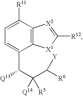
C12=C(C([R11])=CC=C1C([Q13])C([Q14])([R5])C([R6])[Y])[X2]=C([R12])[X1]2
